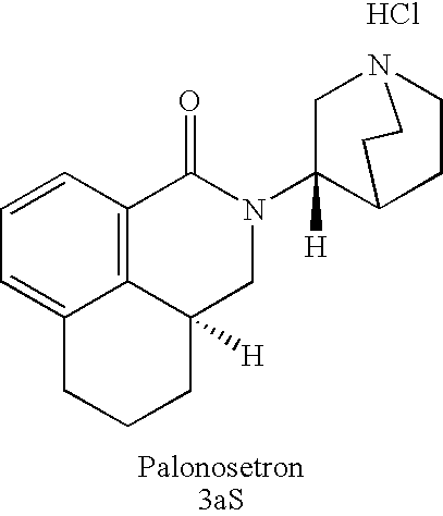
C1=CC2=C3C(=C1)CCCC3([H])CN(C1([H])C3CCN(C1)CC3)C2=O.Cl
